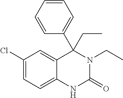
C1=CC=CC=C1C1(CC)C2=CC(Cl)=CC=C2NC(=O)N1CC
